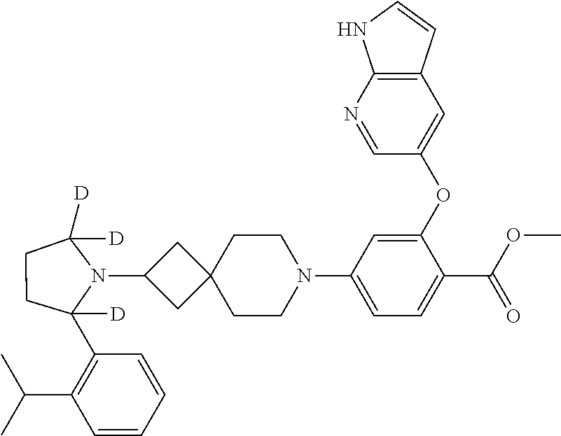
C1=CC=CC(C2([D])N(C3CC4(C3)CCN(C3=CC=C(C(=O)OC)C(OC5=CC6=C(N=C5)NC=C6)=C3)CC4)C([D])([D])CC2)=C1C(C)C
